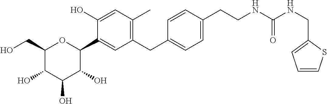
C1(CO)C(O)C(O)C(O)C(C2=CC(CC3=CC=C(CCNC(NCC4=CC=CS4)=O)C=C3)=C(C)C=C2O)O1
